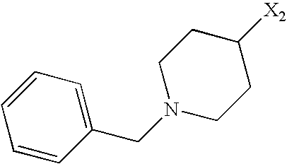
C1=CC(CN2CCC([X2])CC2)=CC=C1
